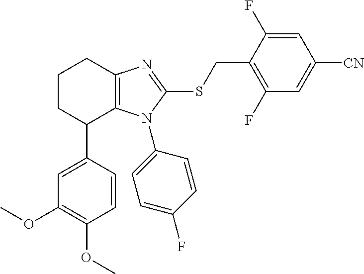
C1(C2=CC(OC)=C(OC)C=C2)C2=C(N=C(SCC3=C(F)C=C([CN])C=C3F)N2C2=CC=C(F)C=C2)CCC1
